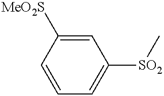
C1=CC=C([SO2]C)C=C1[MeO2S]
